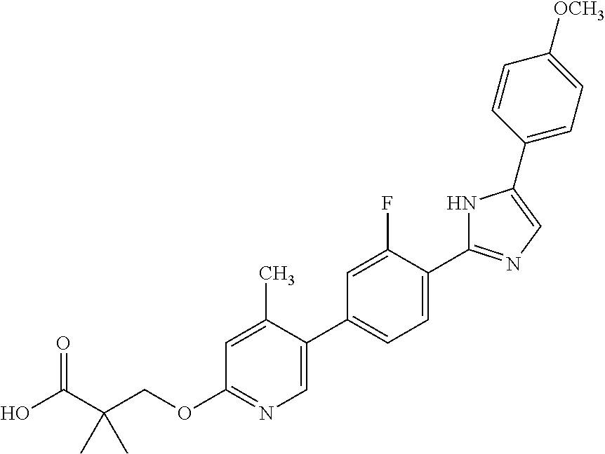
OC(C(COC1=NC=C(C2=CC=C(C3=NC=C(C4=CC=C([OCH3])C=C4)N3)C(F)=C2)C(C)=C1)(C)C)=O
